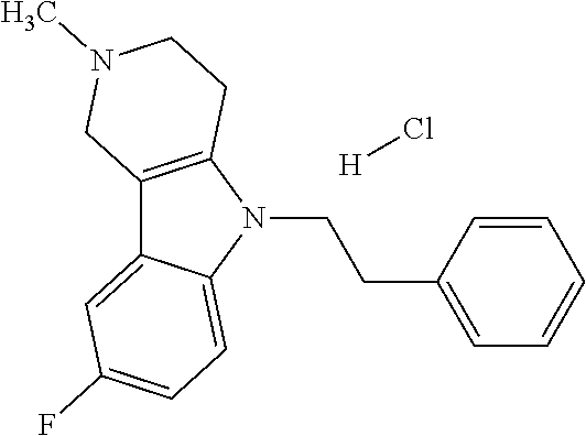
C12=C(N(CCC3=CC=CC=C3)C3=CC=C(F)C=C13)CCN(C)C2.[H]Cl
